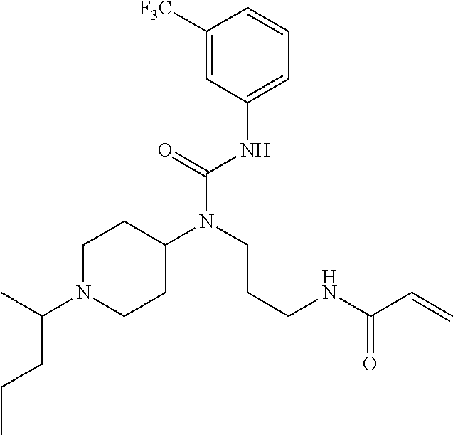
C1([F3C])=CC(NC(N(CCCNC(C=C)=O)C2CCN(C(C)CCC)CC2)=O)=CC=C1
